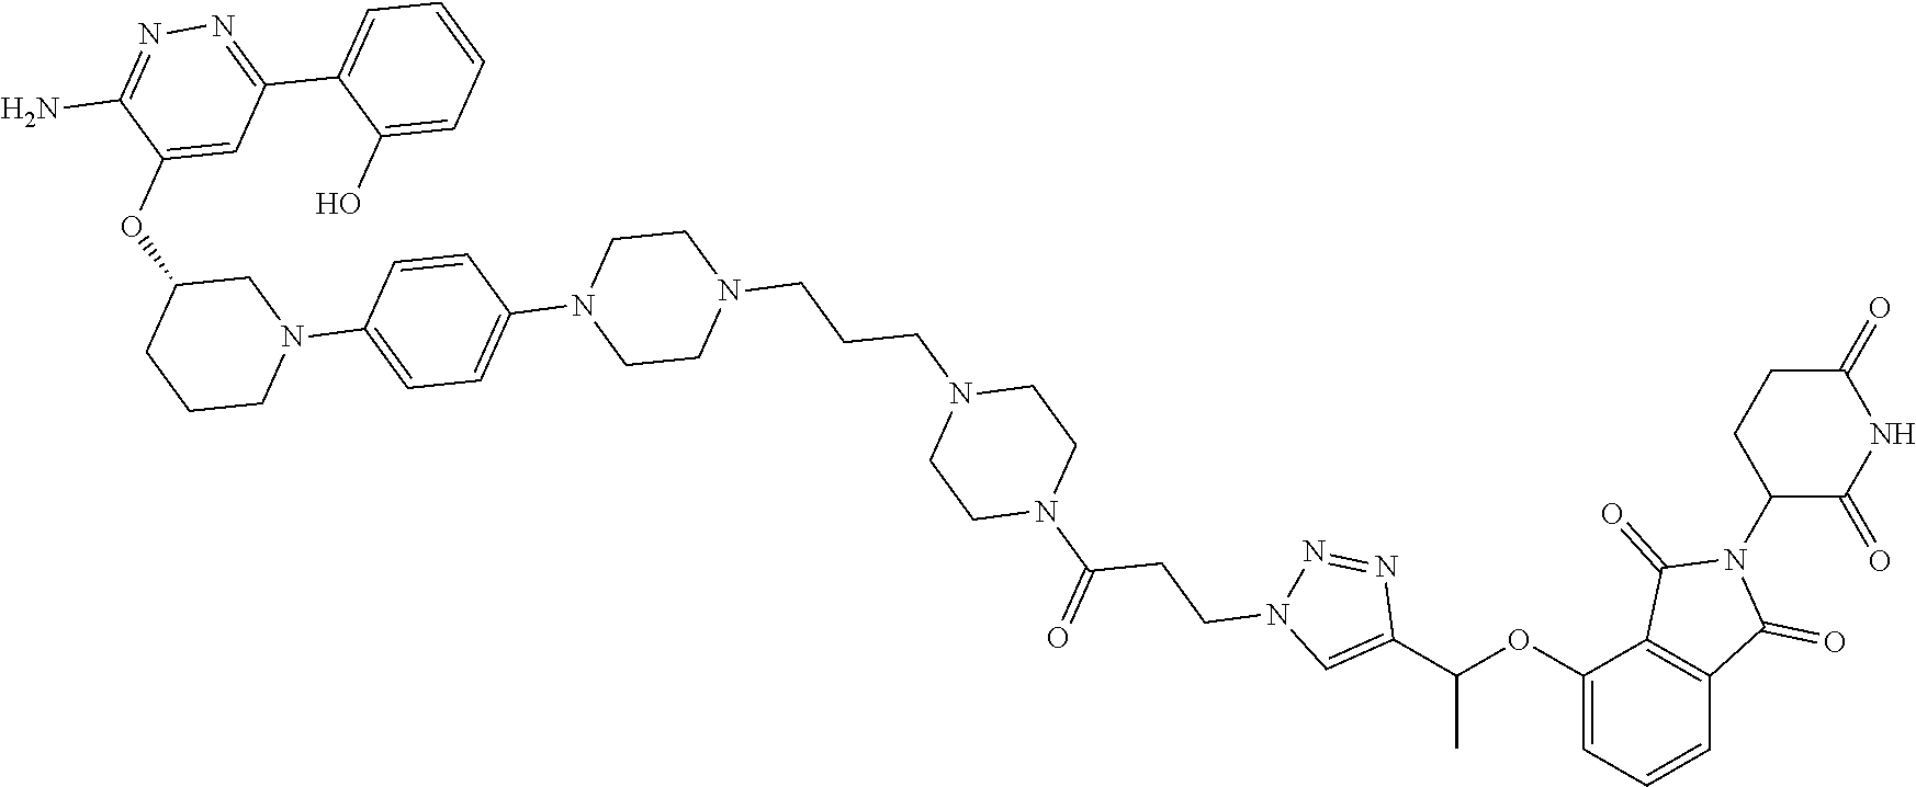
C(C)(OC1=CC=CC2=C1C(=O)N(C1C(=O)NC(=O)CC1)C2=O)C1=CN(CCC(=O)N2CCN(CCCN3CCN(C4=CC=C(N5CC(OC6=CC(C7=CC=CC=C7O)=NN=C6N)CCC5)C=C4)CC3)CC2)N=N1
